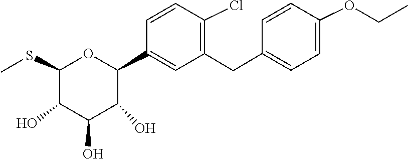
CCOC1=CC=C(CC2=C(Cl)C=CC(C3OC(SC)C(O)C(O)C3O)=C2)C=C1
